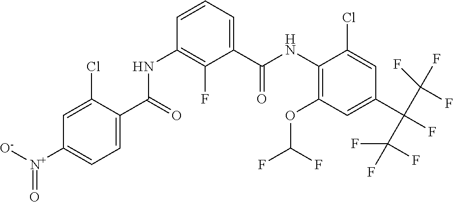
C1(OC(F)F)=C(NC(C2=CC=CC(NC(C3=CC=C([N+]([O-])=O)C=C3Cl)=O)=C2F)=O)C(Cl)=CC(C(F)(C(F)(F)F)C(F)(F)F)=C1
